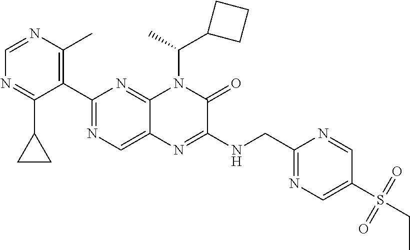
C1(C2=NC=C3C(=N2)N(C(C2CCC2)C)C(=O)C(NCC2=NC=C(S(CC)(=O)=O)C=N2)=N3)=C(C)N=CN=C1C1CC1
